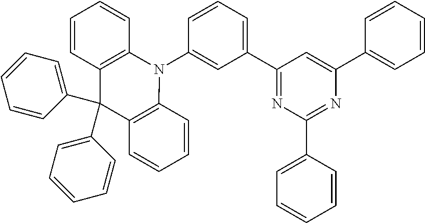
C1(C2=NC(C3=CC=CC=C3)=NC(C3=CC=CC=C3)=C2)=CC=CC(N2C3=C(C(C4=CC=CC=C4)(C4=CC=CC=C4)C4=C2C=CC=C4)C=CC=C3)=C1
